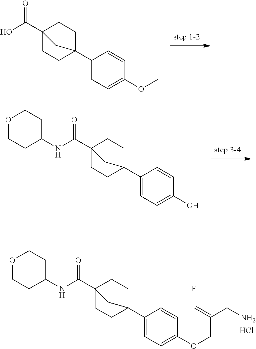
C(=O)(NC1CCOCC1)C12CCC(C3=CC=C(OCC(=CF)CN)C=C3)(CC1)C2.Cl.C(=O)(NC1CCOCC1)C12CCC(C3=CC=C(O)C=C3)(CC1)C2.C(=O)(O)C12CCC(C3=CC=C(OC)C=C3)(CC1)C2
